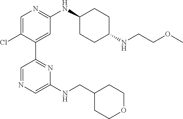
C1(C2=NC(NCC3CCOCC3)=CN=C2)=CC(NC2CCC(NCCOC)CC2)=NC=C1Cl
